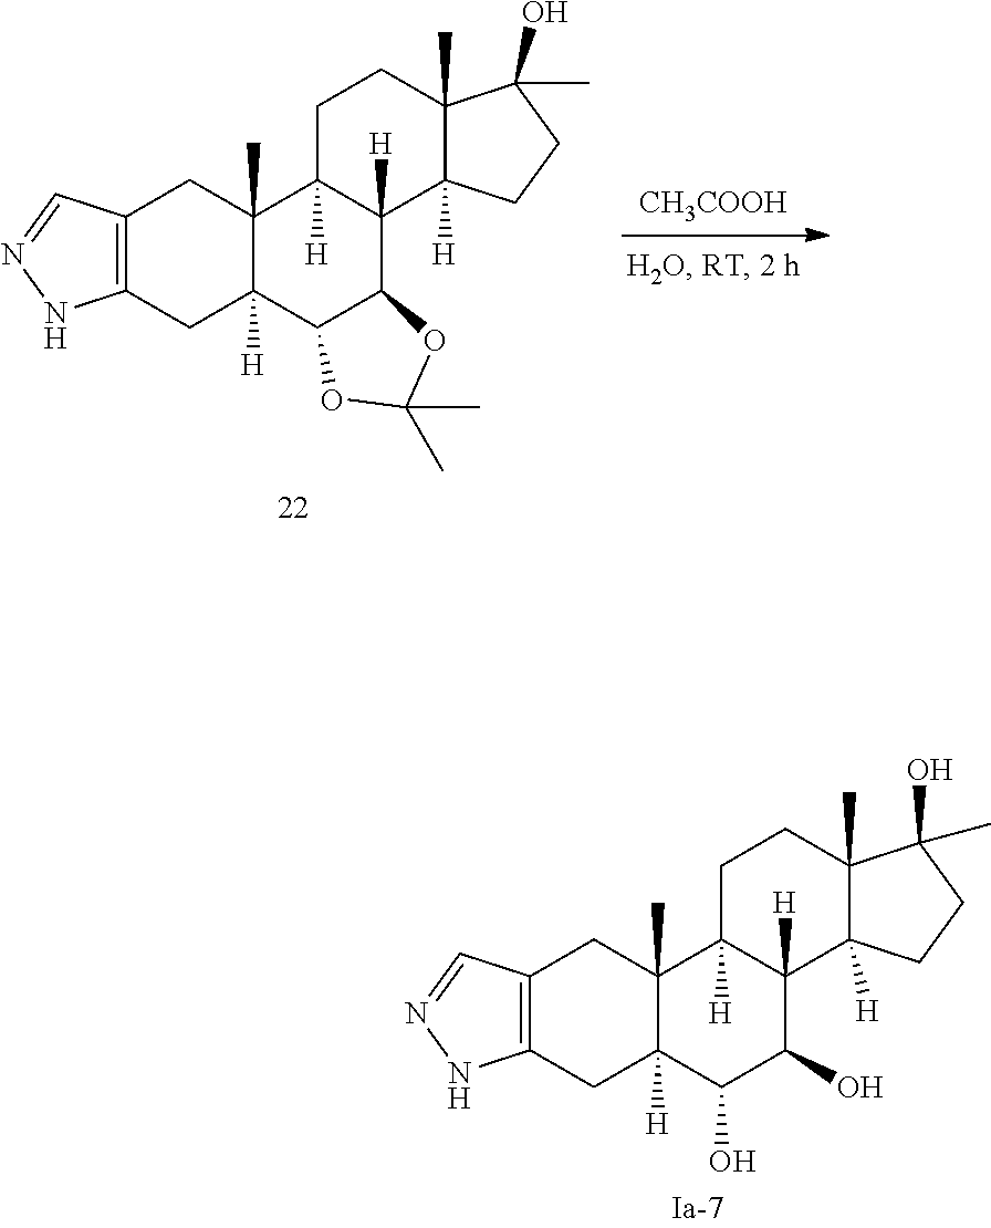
C12=C(CC3([H])C(C)(C1)C1([H])C([H])(C(O)C3O)C3([H])C(C)(CC1)C(O)(C)CC3)NN=C2.[CH3COOH].C12=C(CC3([H])C(C)(C1)C1([H])C([H])(C4C3OC(C)(C)O4)C3([H])C(C)(CC1)C(O)(C)CC3)NN=C2
